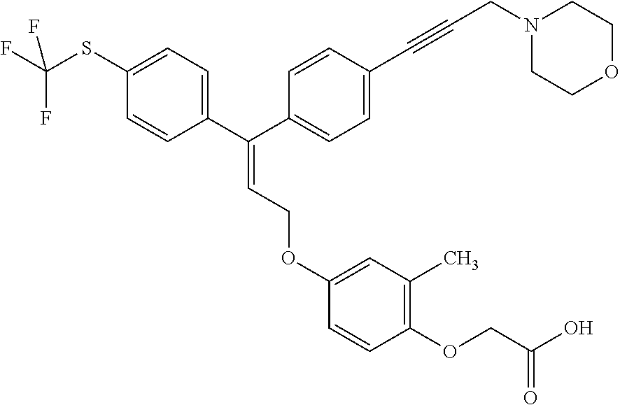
C(=CCOC1=CC(C)=C(OCC(O)=O)C=C1)(C1=CC=C(SC(F)(F)F)C=C1)C1=CC=C(C#CCN2CCOCC2)C=C1
